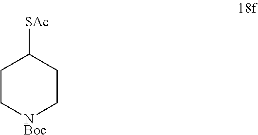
C1C[NBoc]CCC1[SAc]
